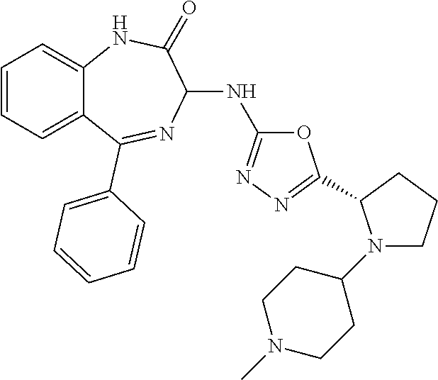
O1C(NC2C(=O)NC3=CC=CC=C3C(C3=CC=CC=C3)=N2)=NN=C1C1N(C2CCN(C)CC2)CCC1
